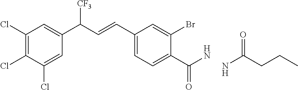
C1(Cl)=C(Cl)C(Cl)=CC(C(C=CC2=CC=C(C(N)=O)C(Br)=C2)[CF3])=C1.NC(CCC)=O
